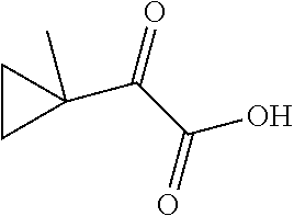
C1(C(C(O)=O)=O)(C)CC1
